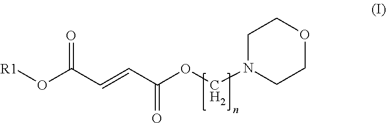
C1N(COC(C=CC(O[R1])=O)=O)CCOC1
